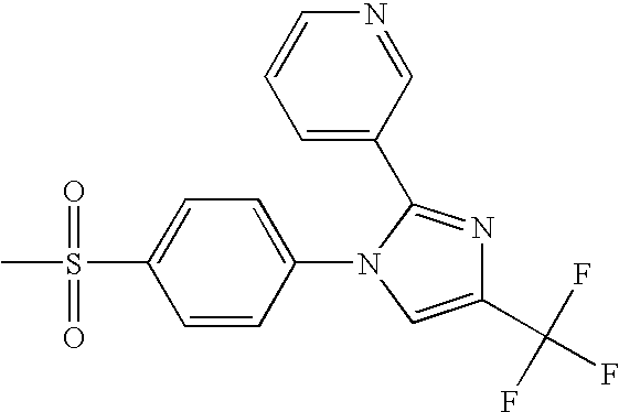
C1(C(F)(F)F)=CN(C2=CC=C(S(C)(=O)=O)C=C2)C(C2=CC=CN=C2)=N1
